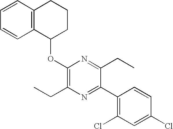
C1(Cl)=CC(Cl)=C(C2=NC(CC)=C(OC3C4=C(CCC3)C=CC=C4)N=C2CC)C=C1
